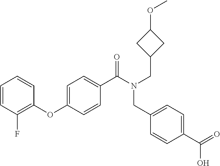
C1(OC2=CC=C(C(N(CC3CC(OC)C3)CC3=CC=C(C(=O)O)C=C3)=O)C=C2)=C(F)C=CC=C1
